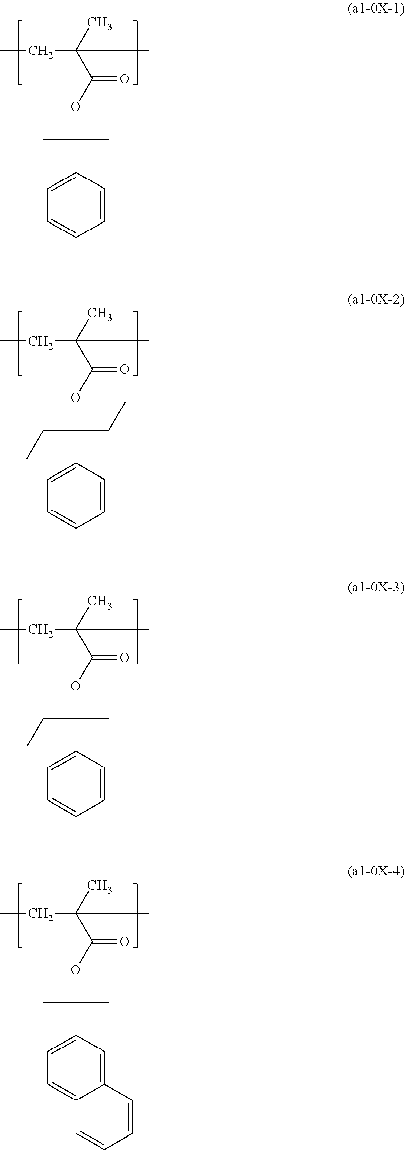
CCC(C)(C(OC(C)(C)C1=CC=CC=C1)=O)C.CCC(C)(C(OC(CC)(CC)C1=CC=CC=C1)=O)C.CCC(C)(C(OC(CC)(C)C1=CC=CC=C1)=O)C.CCC(C)(C(OC(C)(C)C1=CC=C2C(=C1)C=CC=C2)=O)C
